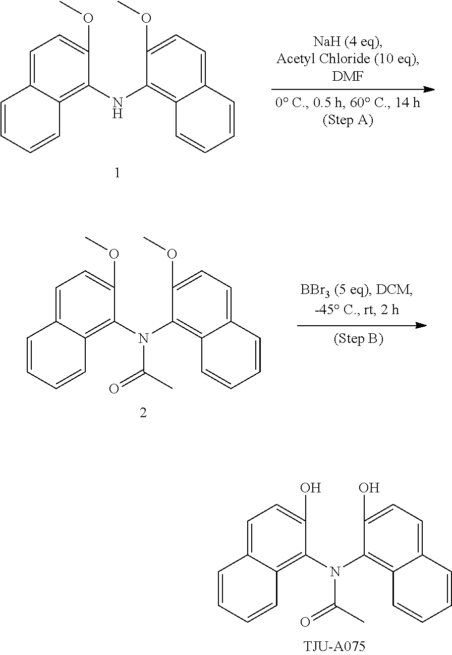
C12=CC=C(OC)C(NC3=C4C(=CC=C3OC)C=CC=C4)=C1C=CC=C2.C12=CC=C(OC)C(N(C3=C4C(=CC=C3OC)C=CC=C4)C(C)=O)=C1C=CC=C2.C12=CC=C(O)C(N(C3=C4C(=CC=C3O)C=CC=C4)C(C)=O)=C1C=CC=C2
